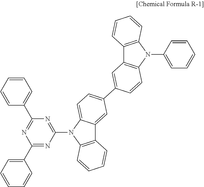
C1=CC(N2C3=C(C4=C2C=CC(C2=CC=C5N(C6=NC(C7=CC=CC=C7)=NC(C7=CC=CC=C7)=N6)C6=C(C5=C2)C=CC=C6)=C4)C=CC=C3)=CC=C1
